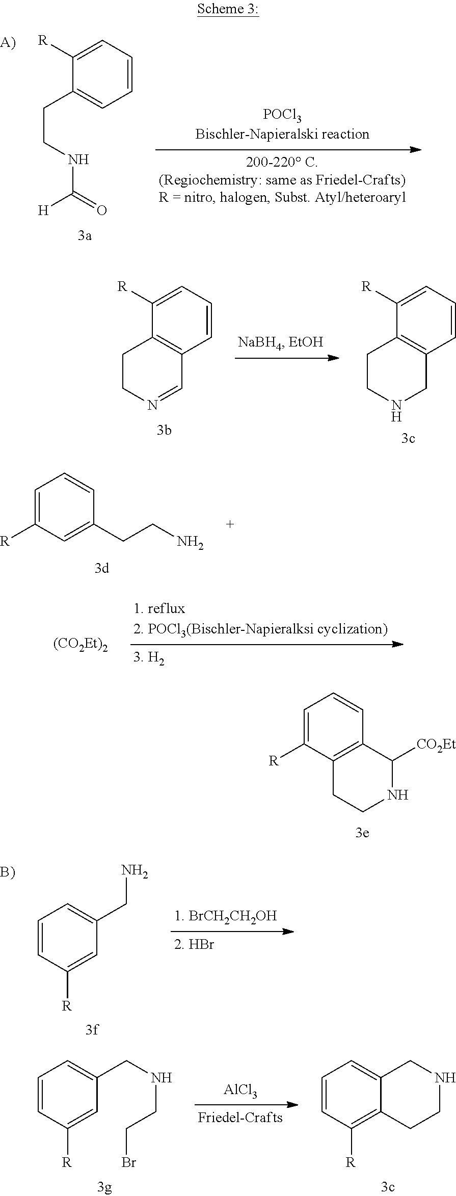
C1=C([R])C2=C(C=C1)C([CO2Et])NCC2.C1=CC=C([R])C(CCNC(=O)[H])=C1.C1=CC=C([R])C2=C1C=NCC2.C1=CC=C([R])C2=C1CNCC2.C1=C([R])C=C(CCN)C=C1.[(CO2Et)2].C1=CC([R])=CC(CN)=C1.C1=CC([R])=CC(CNCCBr)=C1.[AlCl3].C1=CC([R])=C2C(=C1)CNCC2
